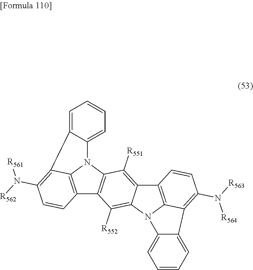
C12=C3N(C4=C1C([R552])=C1C(=C4[R551])C4=C5N1C1=CC=CC=C1C5=C(N([R563])[R564])C=C4)C1=CC=CC=C1C3=C(N([R562])[R561])C=C2
